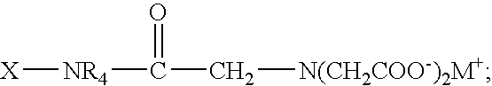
[X][NR4]C(C[N(CH2COO-)2M+])=O
